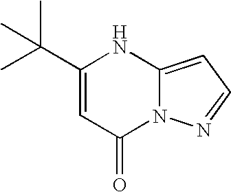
CC(C)(C1=CC(=O)N2C(=CC=N2)N1)C
